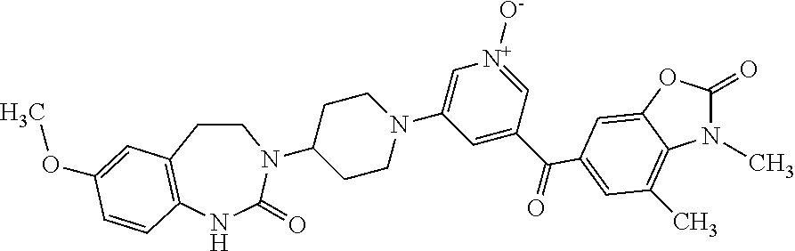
C1(=O)OC2=CC(C(C3=CC(N4CCC(N5CCC6=C(NC5=O)C=CC(OC)=C6)CC4)=C[N+]([O-])=C3)=O)=CC(C)=C2N1C
